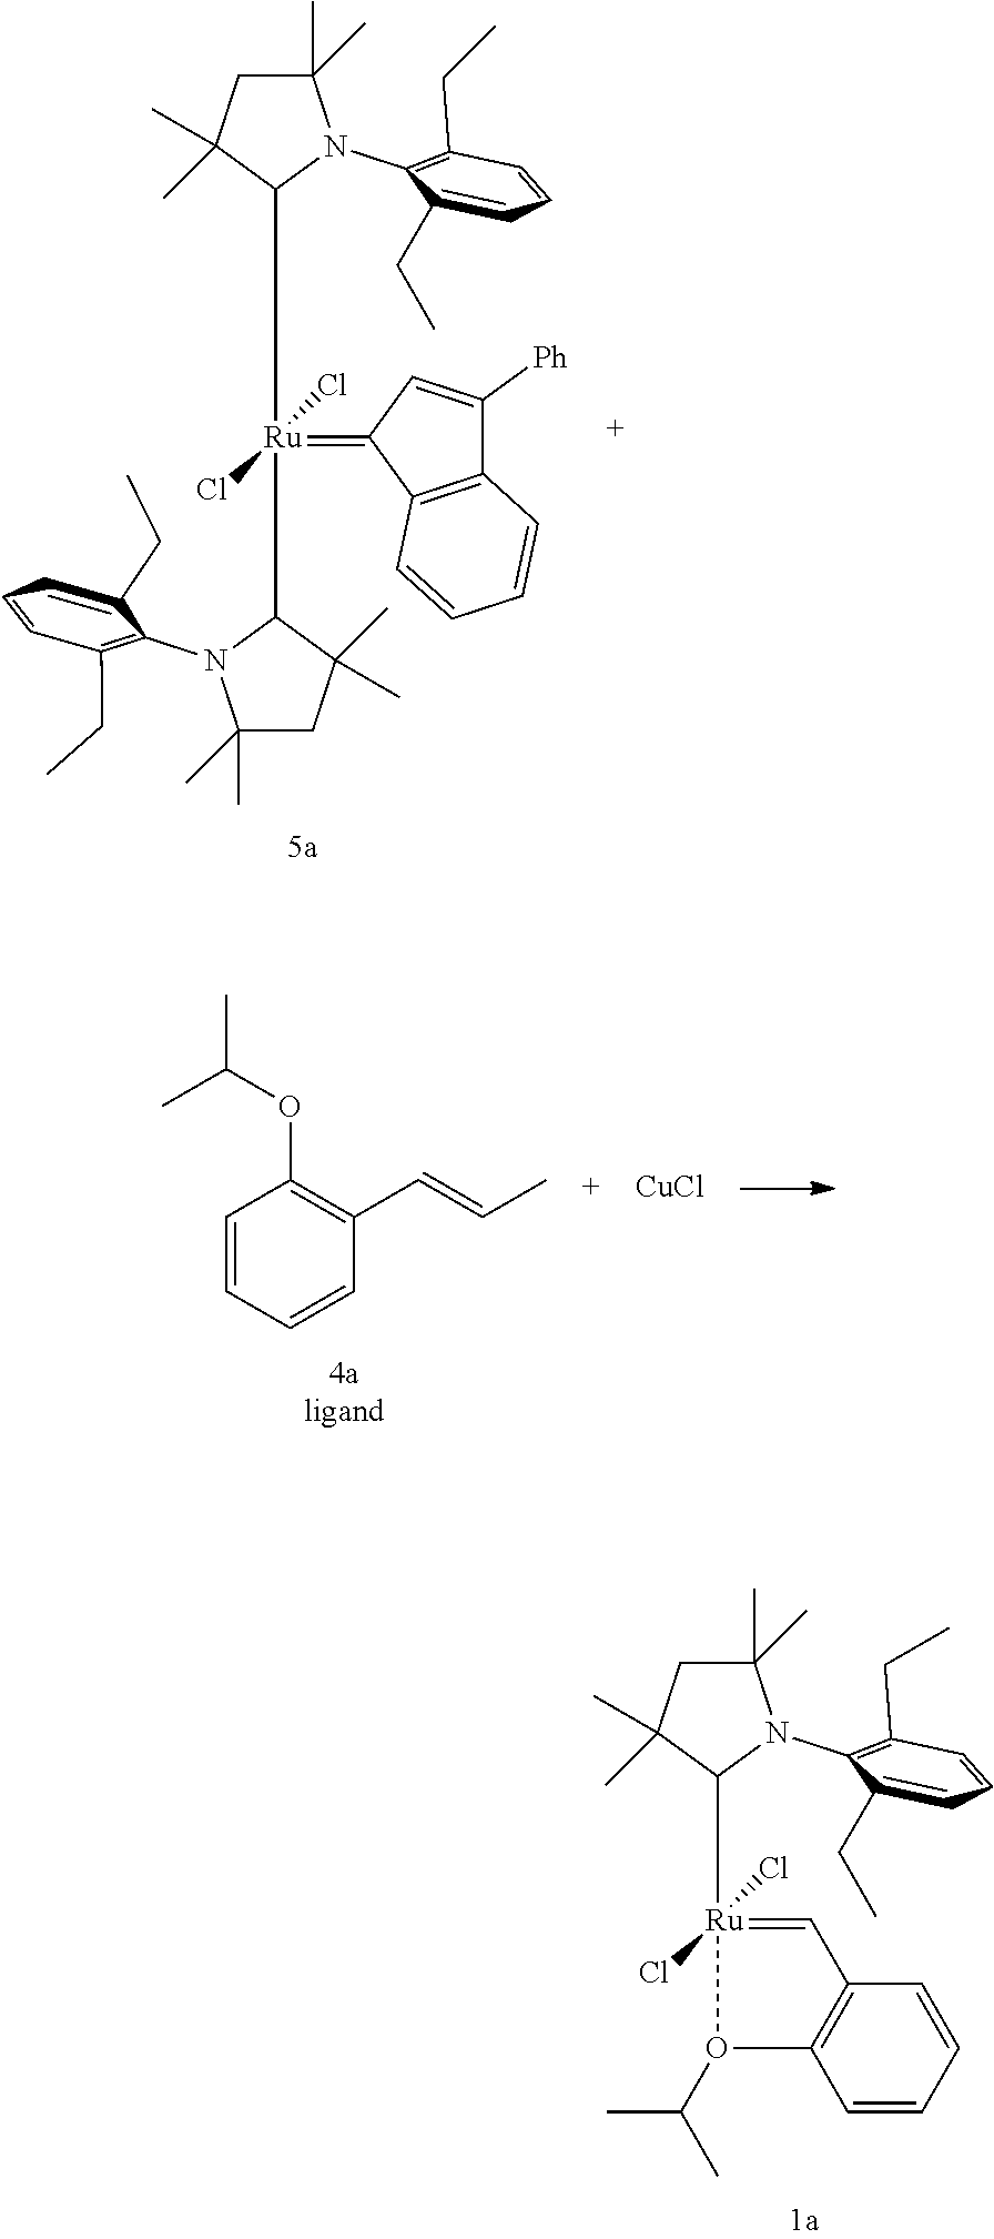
C1=[Ru](Cl)(Cl)(C2N(C3=C(CC)C=CC=C3CC)C(C)(C)CC2(C)C)O(C(C)C)C2=C1C=CC=C2.C1(=[Ru](Cl)(Cl)(C2N(C3=C(CC)C=CC=C3CC)C(C)(C)CC2(C)C)C2N(C3=C(CC)C=CC=C3CC)C(C)(C)CC2(C)C)C2=C(C([Ph])=C1)C=CC=C2.C1=CC=CC(C=CC)=C1OC(C)C.[CuCl]
